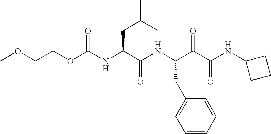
COCCOC(NC(C(NC(C(C(NC1CCC1)=O)=O)CC1=CC=CC=C1)=O)CC(C)C)=O
